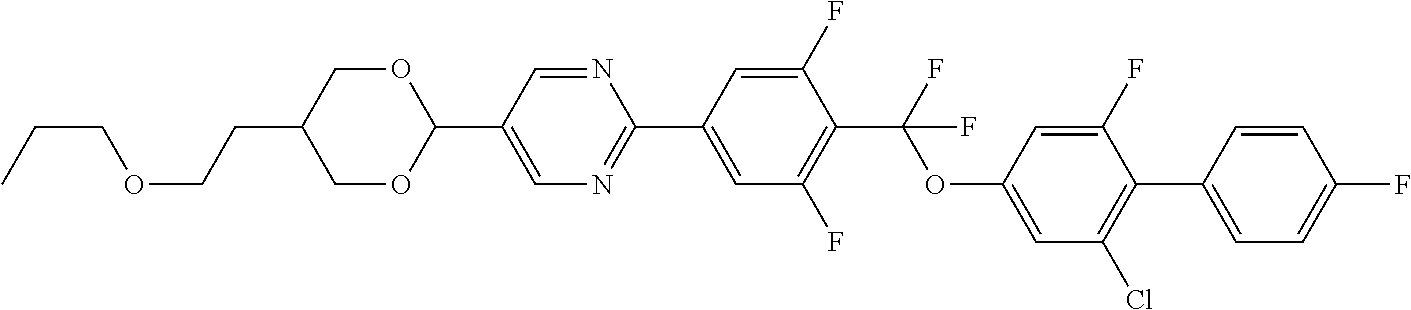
C(CC1COC(C2=CN=C(C3=CC(F)=C(C(F)(OC4=CC(Cl)=C(C5=CC=C(F)C=C5)C(F)=C4)F)C(F)=C3)N=C2)OC1)OCCC
